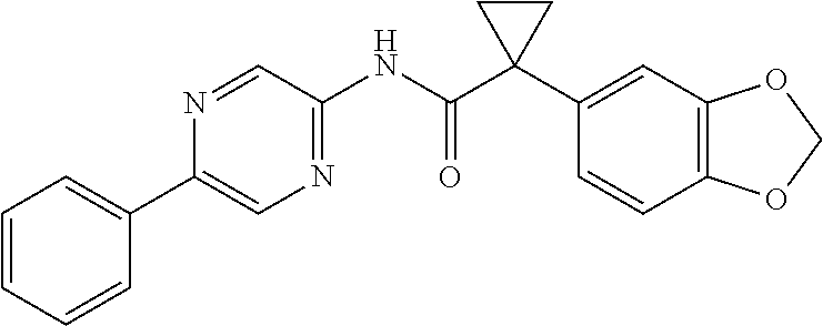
C1(C2=CC=CC=C2)=CN=C(NC(C2(C3=CC4=C(C=C3)OCO4)CC2)=O)C=N1
